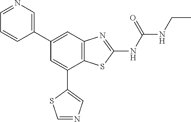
C12=C(C=C(C3=CN=CC=C3)C=C1C1=CN=CS1)N=C(NC(NCC)=O)S2
